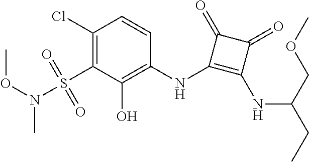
C1(Cl)=C(S(=O)(=O)N(OC)C)C(O)=C(NC2=C(NC(COC)CC)C(=O)C2=O)C=C1
